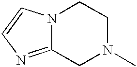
N12C(=NC=C1)CN(C)CC2
